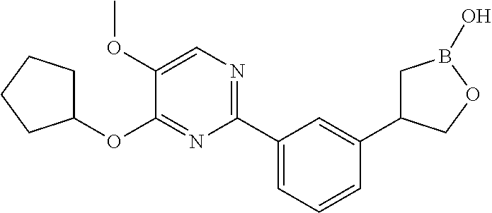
C1(C2=CC=CC(C3CB(O)OC3)=C2)=NC=C(OC)C(OC2CCCC2)=N1
